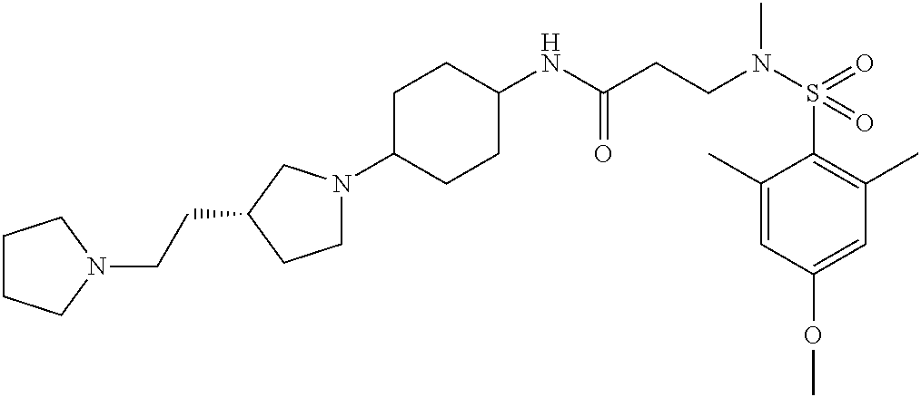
C1(NC(CCN(S(=O)(C2=C(C)C=C(OC)C=C2C)=O)C)=O)CCC(N2CCC(CCN3CCCC3)C2)CC1
